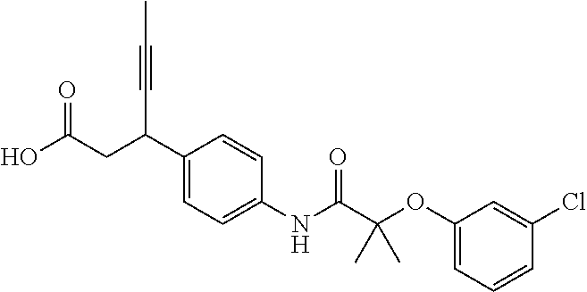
C1(C(CC(O)=O)C#CC)=CC=C(NC(C(OC2=CC=CC(Cl)=C2)(C)C)=O)C=C1
